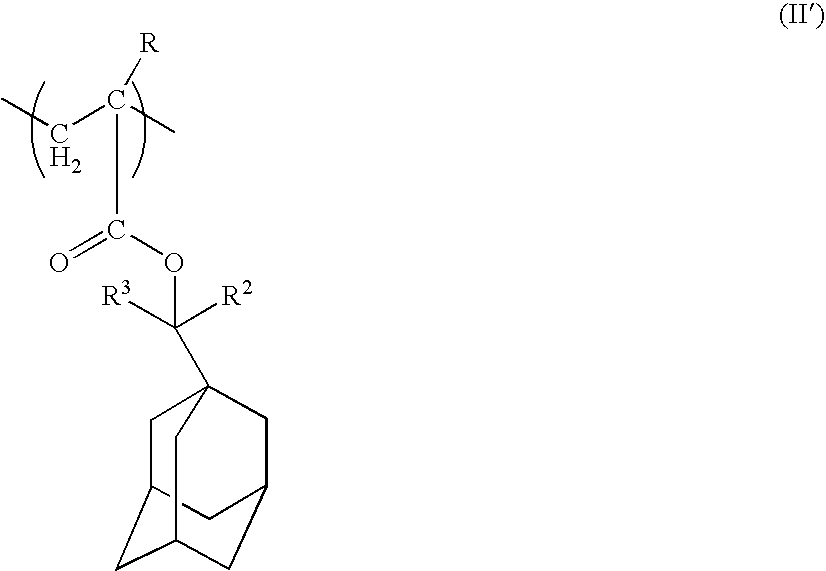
C1C2CC3CC(CC1(C(OC(C(CC)(C)[R])=O)([R2])[R3])C3)C2
